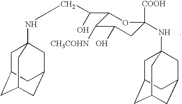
C1C([COOH])(NC23CC4CC(CC(C2)C4)C3)OC(C(O)CNC23CC4CC(CC(C2)C4)C3)C([CH3COHN])C1O
